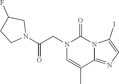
N1(CC(N2CC(F)CC2)=O)C=C(C)C2=NC=C(I)N2C1=O
